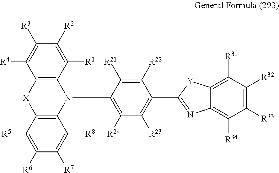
C12=C(C([R1])=C([R2])C([R3])=C1[R4])N(C1=C([R24])C([R23])=C(C3=NC4=C([R34])C([R33])=C([R32])C([R31])=C4[Y]3)C([R22])=C1[R21])C1=C([X]2)C([R5])=C([R6])C([R7])=C1[R8]
